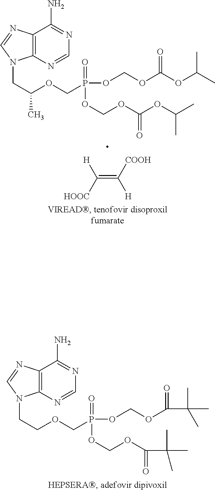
C12=C(N(CCOCP(OCOC(=O)C(C)(C)C)(OCOC(=O)C(C)(C)C)=O)C=N1)N=CN=C2N.[H]C([HOOC])=C([H])[COOH].C12=C(N(CC(OCP(OCOC(OC(C)C)=O)(OCOC(OC(C)C)=O)=O)C)C=N1)N=CN=C2N
